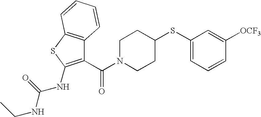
C1N(C(C2=C(NC(NCC)=O)SC3=C2C=CC=C3)=O)CCC(SC2=CC=CC([OCF3])=C2)C1
